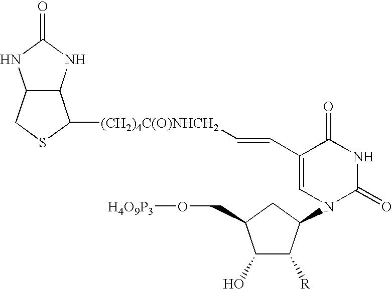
C12C(CSC1[(CH2)4C(O)NHCH2]C=CC1=CN(C3C([R])C(O)C(CO[H4O9P3])C3)C(=O)NC1=O)NC(=O)N2
